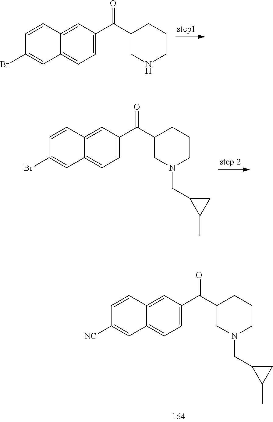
C1=C(C(C2CNCCC2)=O)C=C2C(=C1)C=C(Br)C=C2.C1=C(C(C2CN(CC3C(C)C3)CCC2)=O)C=C2C(=C1)C=C(Br)C=C2.C1=C(C(C2CN(CC3C(C)C3)CCC2)=O)C=C2C(=C1)C=C([NC])C=C2
